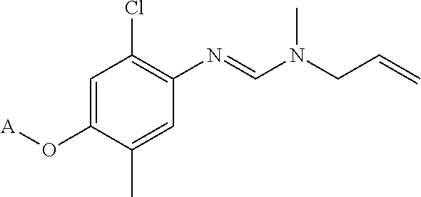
C1=C(O[A])C(C)=CC(N=CN(CC=C)C)=C1Cl
